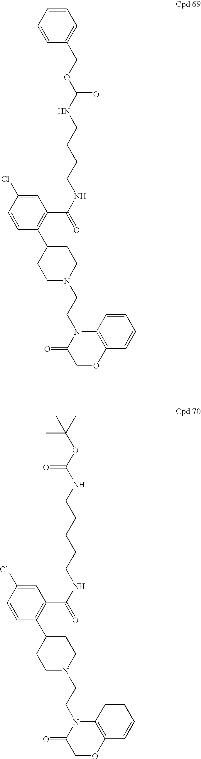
C(CCNC(C1=C(C2CCN(CCN3C(=O)COC4=C3C=CC=C4)CC2)C=CC(Cl)=C1)=O)CNC(OCC1=CC=CC=C1)=O.C(CCNC(C1=C(C2CCN(CCN3C(=O)COC4=C3C=CC=C4)CC2)C=CC(Cl)=C1)=O)CCNC(OC(C)(C)C)=O
